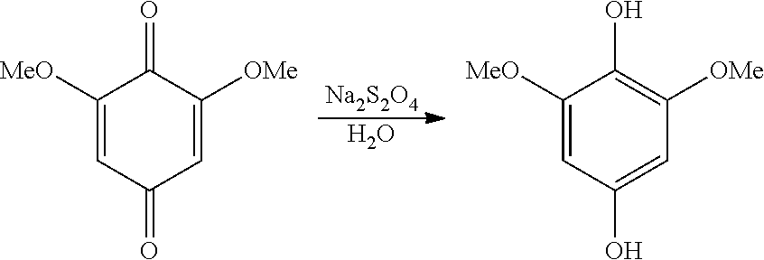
[Na2S2O4].O.C1([MeO])=CC(=O)C=C([OMe])C1=O.C1([MeO])=CC(O)=CC([OMe])=C1O
